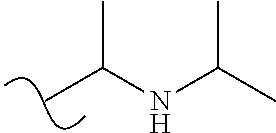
C(C)(NC(C)C)C
